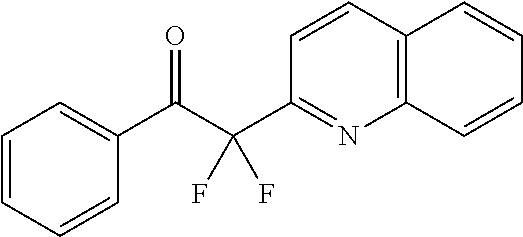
C1=CC=CC(C(C(C2=NC3=C(C=C2)C=CC=C3)(F)F)=O)=C1
